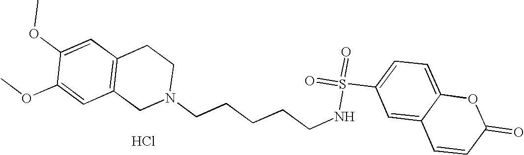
C1=C(OC)C(OC)=CC2=C1CCN(CCCCCNS(C1=CC=C3C(=C1)C=CC(=O)O3)(=O)=O)C2.Cl
